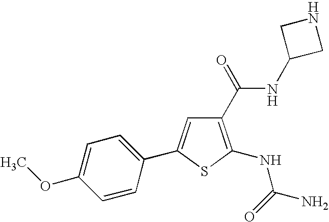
C1(C(=O)NC2CNC2)=C(NC(N)=O)SC(C2=CC=C(OC)C=C2)=C1
